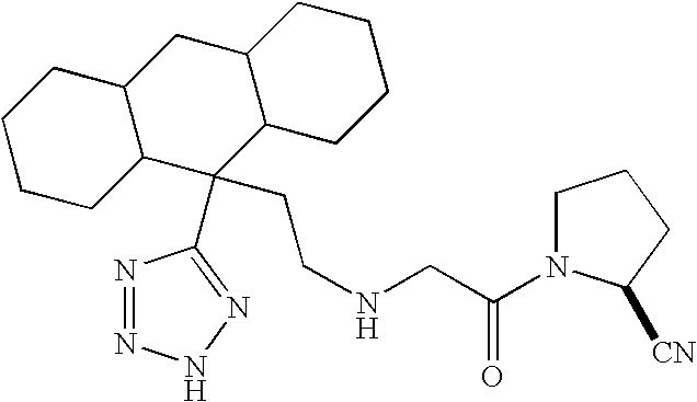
C(NCC(=O)N1CCCC1[CN])CC1(C2=NNN=N2)C2C(CC3C1CCCC3)CCCC2
